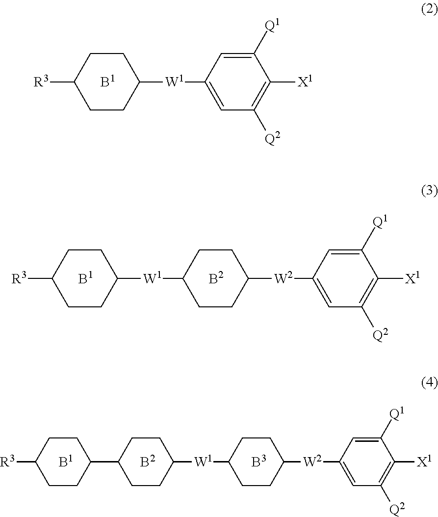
[B1].C1CC([R3])CCC1[W1]C1=CC([Q2])=C([X1])C([Q1])=C1.[B1].[B2].C1CC([R3])CCC1[W1]C1CCC([W2]C2=CC([Q2])=C([X1])C([Q1])=C2)CC1.[B3].[B2].[B1].C1CC([R3])CCC1C1CCC([W1]C2CCC([W2]C3=CC([Q2])=C([X1])C([Q1])=C3)CC2)CC1
